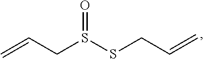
O=S(SCC=C)CC=C
